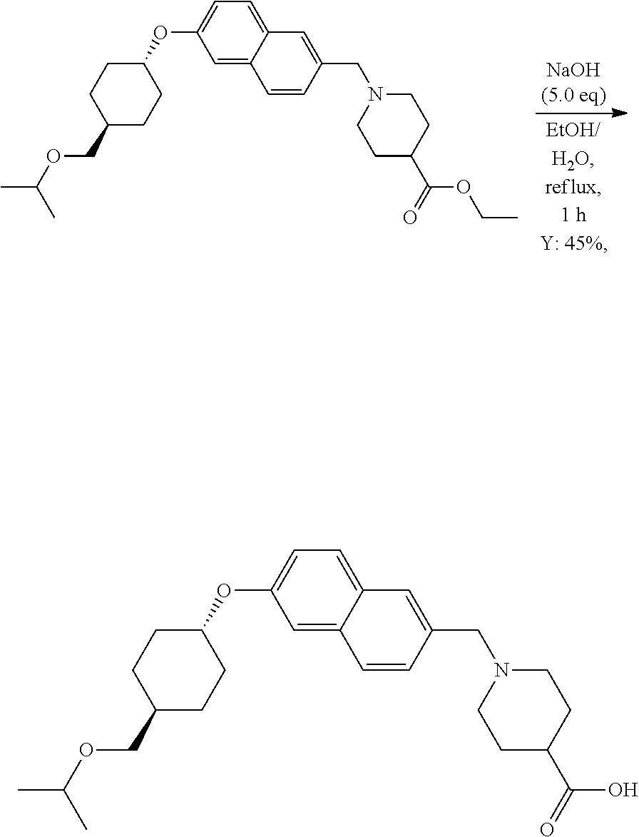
C1=C2C(=CC=C1OC1CCC(COC(C)C)CC1)C=C(CN1CCC(C(=O)OCC)CC1)C=C2.C1=C2C(=CC=C1OC1CCC(COC(C)C)CC1)C=C(CN1CCC(C(=O)O)CC1)C=C2
